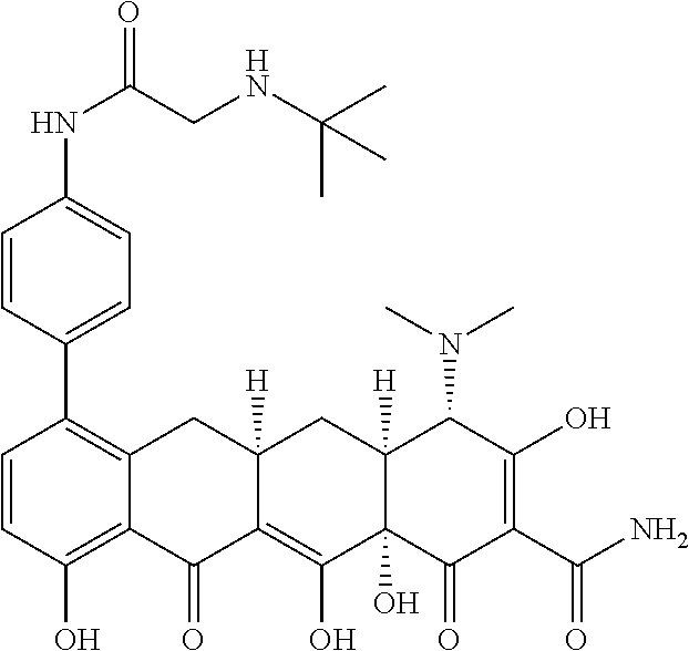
C1=CC(O)=C2C(=C1C1=CC=C(NC(CNC(C)(C)C)=O)C=C1)CC1([H])C(=C(O)C3(O)C([H])(C1)C(N(C)C)C(O)=C(C(N)=O)C3=O)C2=O
